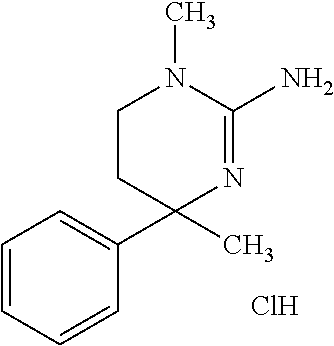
C1CC(C)(C2=CC=CC=C2)N=C(N)N1C.Cl
